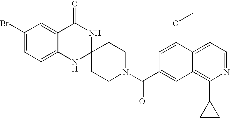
C1(Br)=CC=C2C(=C1)C(=O)NC1(N2)CCN(C(=O)C2=CC3=C(C4CC4)N=CC=C3C(OC)=C2)CC1
